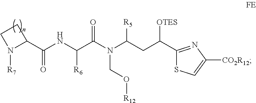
C1CN([R7])C1C(NC(C(N(C(CC([OTES])C1=NC([CO2R12])=CS1)[R5])CO[R12])=O)[R6])=O
